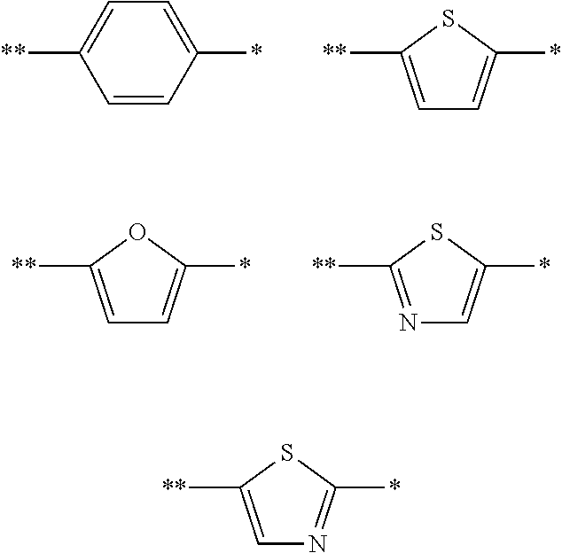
C1=C([**])C=CC(*)=C1.[**]C1=CC=C(*)S1.[**]C1=CC=C(*)O1.[**]C1=NC=C(*)S1.[**]C1=CN=C(*)S1
